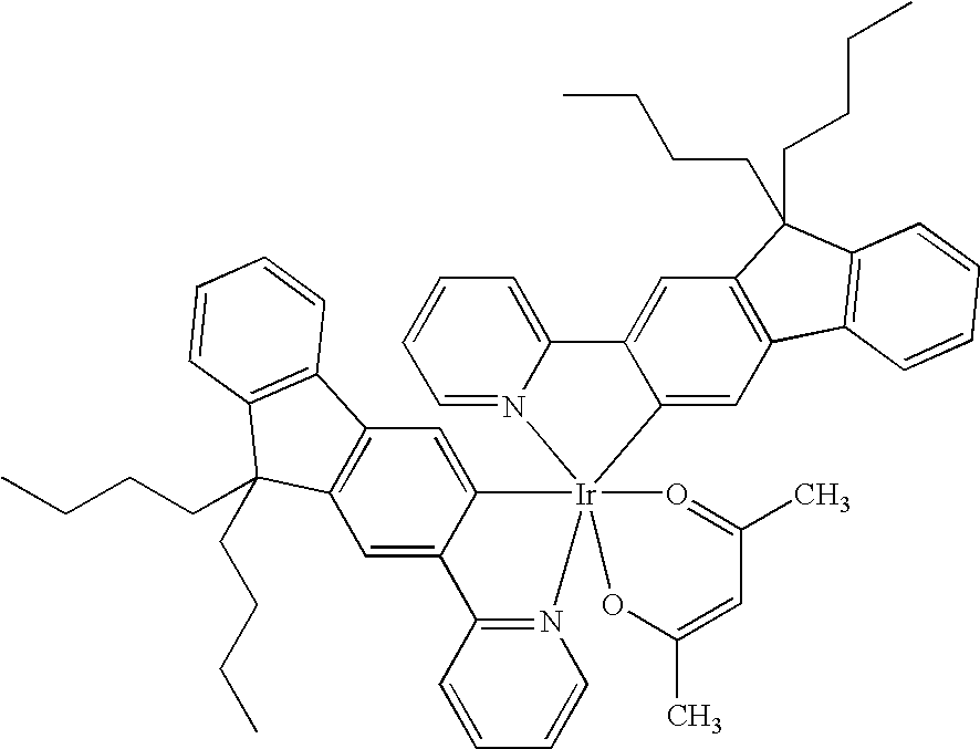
C12=CC3=C(C=C1C1=CC=CC=N1[Ir]214(C2=CC5=C(C=C2C2=N1C=CC=C2)C(CCCC)(CCCC)C1=C5C=CC=C1)O=C(C)C=C(C)O4)C(CCCC)(CCCC)C1=C3C=CC=C1
